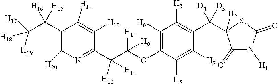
C1(C(C([H19])([H18])[H17])([H16])[H15])=C([H20])N=C(C(C(OC2=C([H6])C([H5])=C(C([D4])([D3])C3([H2])C(=O)N([H1])C(=O)S3)C([H7])=C2[H8])([H10])[H9])([H12])[H11])C([H13])=C1[H14]
